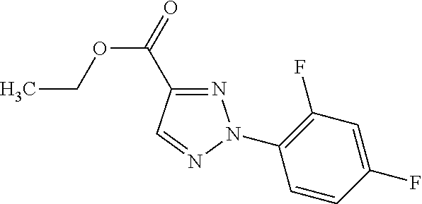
N1=C(C(=O)OCC)C=NN1C1=C(F)C=C(F)C=C1
